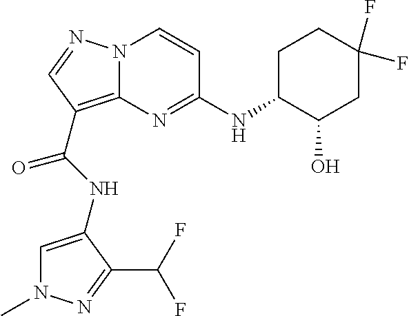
N(C(=O)C1=C2N(N=C1)C=CC(NC1C(O)CC(F)(F)CC1)=N2)C1=CN(C)N=C1C(F)F
